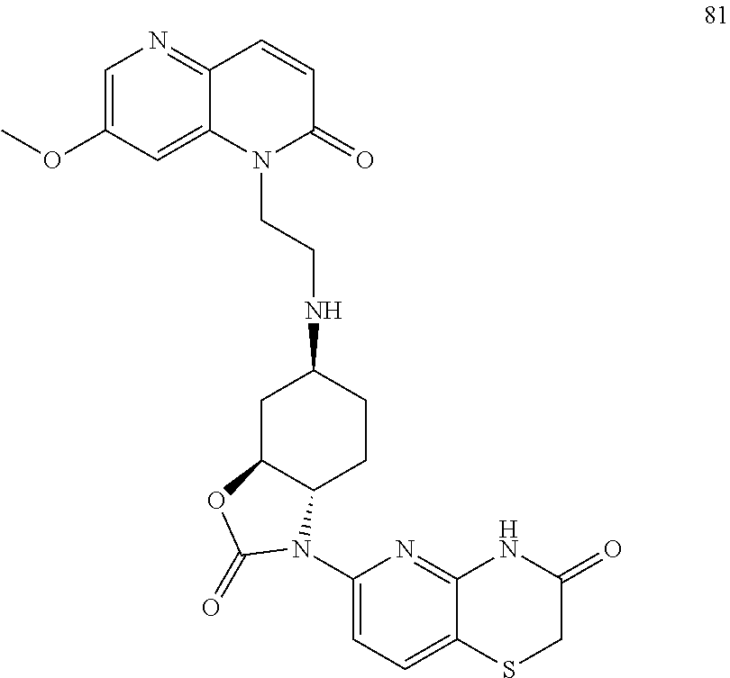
N(C1CC2C(CC1)N(C1=CC=C3C(=N1)NC(=O)CS3)C(=O)O2)CCN1C2=CC(OC)=CN=C2C=CC1=O
